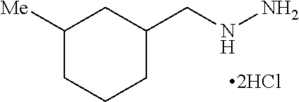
C1([Me])CCCC(CNN)C1
